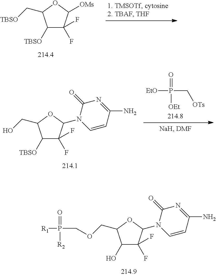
C1([TBSO])C(F)(F)C([OMs])OC1C[TBSO].C1([TBSO])C(F)(F)C(N2C=CC(N)=NC2=O)OC1CO.[EtO]P(C[OTs])([OEt])=O.C1(O)C(F)(F)C(N2C=CC(N)=NC2=O)OC1COCP([R1])(=O)[R2]
